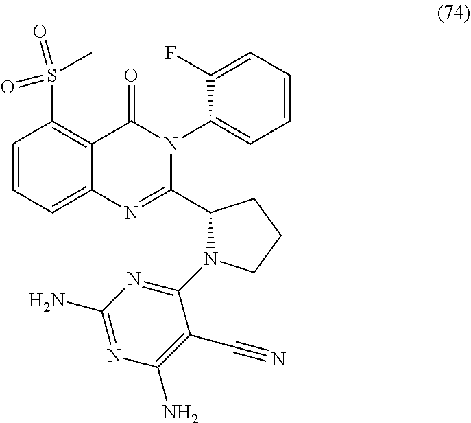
C1=CC=C2C(=C1S(=O)(C)=O)C(=O)N(C1=CC=CC=C1F)C(C1N(C3=NC(N)=NC(N)=C3C#N)CCC1)=N2
